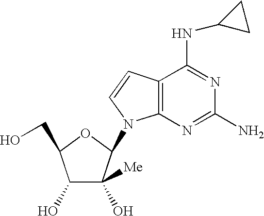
C1(O)C(O)([Me])C(N2C3=C(C(NC4CC4)=NC(N)=N3)C=C2)OC1CO
